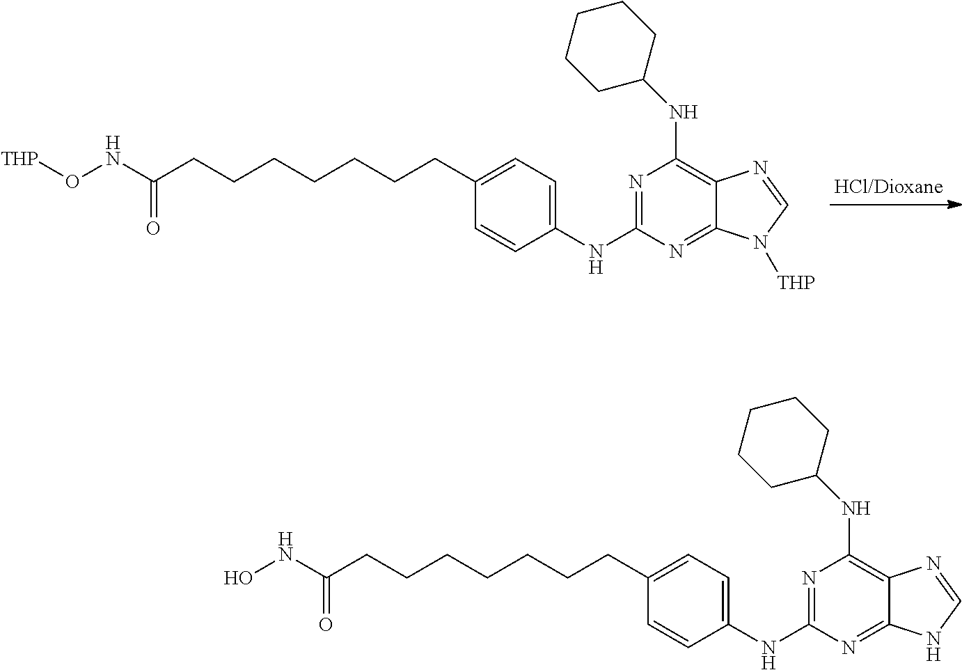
N(C(CCCCCCCC1=CC=C(NC2=NC(NC3CCCCC3)=C3C(=N2)N([THP])C=N3)C=C1)=O)O[THP].N(C(CCCCCCCC1=CC=C(NC2=NC(NC3CCCCC3)=C3C(=N2)NC=N3)C=C1)=O)O
